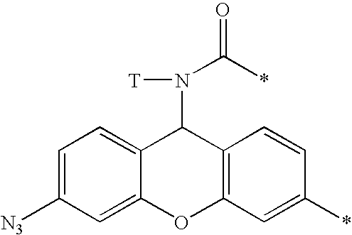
C1=C([N3])C=C2C(=C1)C(N([T])C(*)=O)C1=C(O2)C=C(*)C=C1
